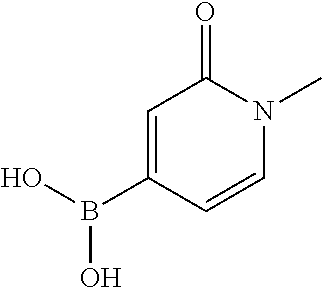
C1=C(B(O)O)C=CN(C)C1=O
